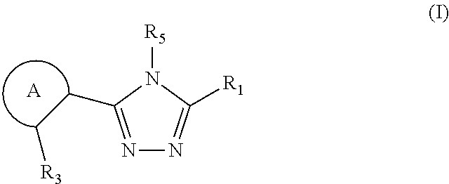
N1=C(CC[R3])N([R5])C([R1])=N1.[A]
